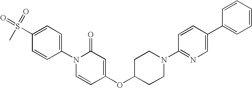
C1=C(S(C)(=O)=O)C=CC(N2C=CC(OC3CCN(C4=NC=C(C5=CC=CC=C5)C=C4)CC3)=CC2=O)=C1
